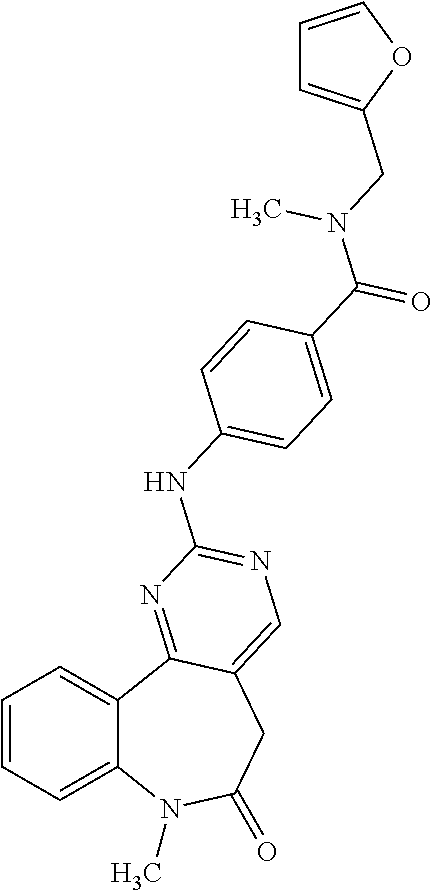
C1=CC=C2C(=C1)C1=NC(NC3=CC=C(C(=O)N(CC4=CC=CO4)C)C=C3)=NC=C1CC(=O)N2C
